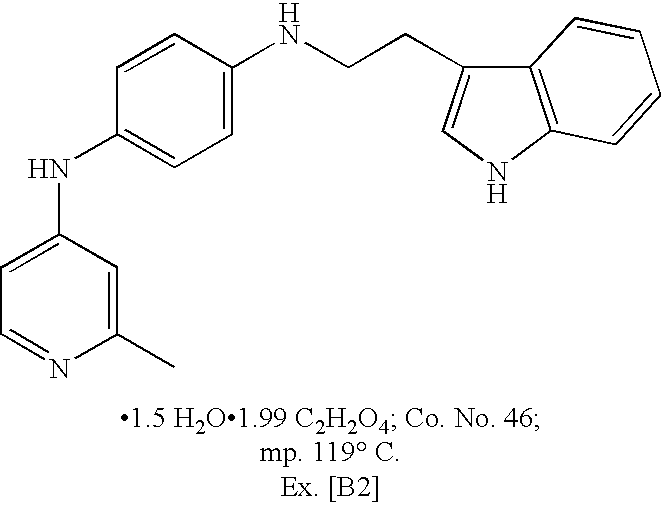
C1=C(NC2=CC=C(NCCC3=CNC4=C3C=CC=C4)C=C2)C=C(C)N=C1
